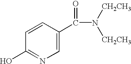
C1=CC(C(=O)N([CH2CH3])[CH2CH3])=CN=C1O
